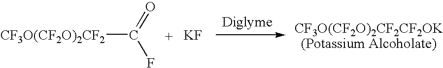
[CF3O(CF2O)2CF2]C(=O)F.[KF].[CF3O(CF2O)2CF2CF2OK(Potassium Alcoholate)]
